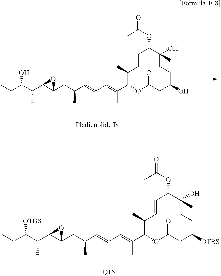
[Pladienolide B].C1(C)C(C(=CC=CC(CC2C(C(C(CC)O)C)O2)C)C)OC(=O)CC(O)CCC(C)(O)C(OC(C)=O)C=C1.C1(C)C(C(=CC=CC(CC2C(C(C(CC)[OTBS])C)O2)C)C)OC(=O)CC([OTBS])CCC(C)(O)C(OC(C)=O)C=C1
